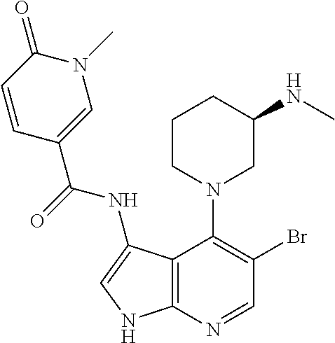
C12=C(N=CC(Br)=C1N1CC(NC)CCC1)NC=C2NC(C1=CN(C)C(=O)C=C1)=O
